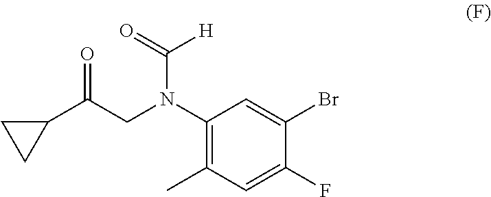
C1(N(CC(C2CC2)=O)C(=O)[H])=C(C)C=C(F)C(Br)=C1
